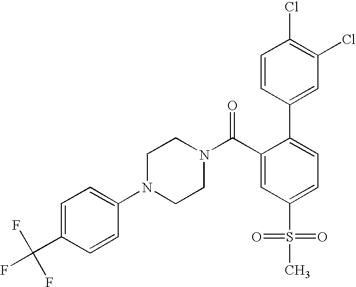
FC(C1=CC=C(N2CCN(C(C3=CC(S(=O)(=O)C)=CC=C3C3=CC(Cl)=C(Cl)C=C3)=O)CC2)C=C1)(F)F
